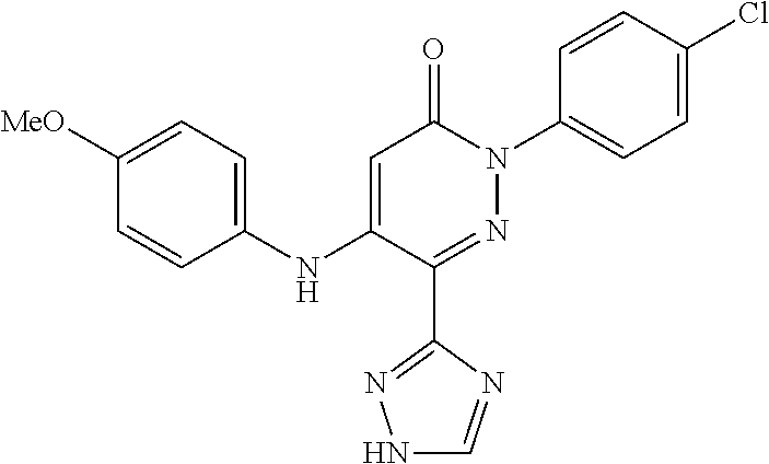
C1(C2=NN(C3=CC=C(Cl)C=C3)C(=O)C=C2NC2=CC=C([MeO])C=C2)=NNC=N1
